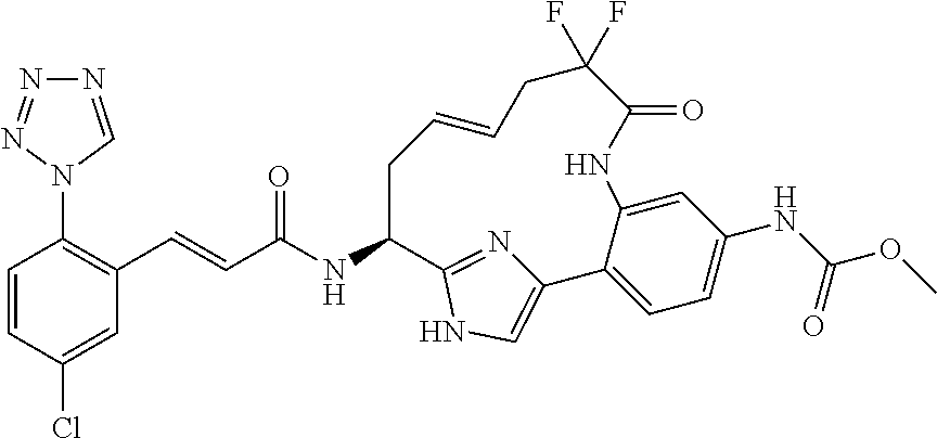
C1=CC(Cl)=CC(C=CC(NC2C3=NC(=CN3)C3=CC=C(NC(OC)=O)C=C3NC(=O)C(F)(F)CC=CC2)=O)=C1N1N=NN=C1
